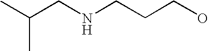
CC(CNCCCO)C
